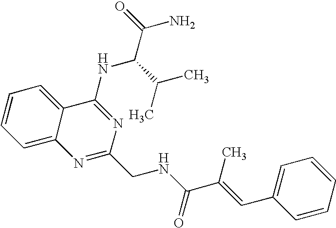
C1=C2C(=CC=C1)C(NC(C(C)C)C(N)=O)=NC(CNC(=O)C(=CC1=CC=CC=C1)C)=N2
